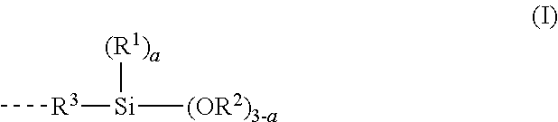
C[R3][Si]([(OR2)3-a])[(R1)a]
